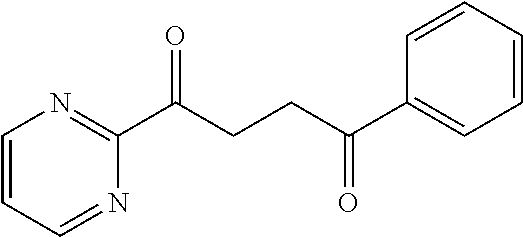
C1(C(CCC(C2=CC=CC=C2)=O)=O)=NC=CC=N1
